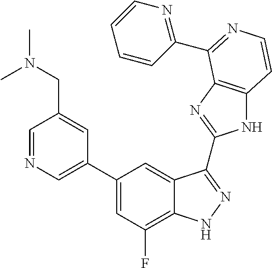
C1(C2=CN=CC(CN(C)C)=C2)=CC(F)=C2C(=C1)C(C1=NC3=C(N1)C=CN=C3C1=NC=CC=C1)=NN2
